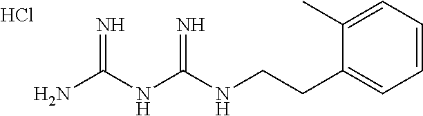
Cl.C(CC1=CC=CC=C1C)NC(NC(N)=N)=N
